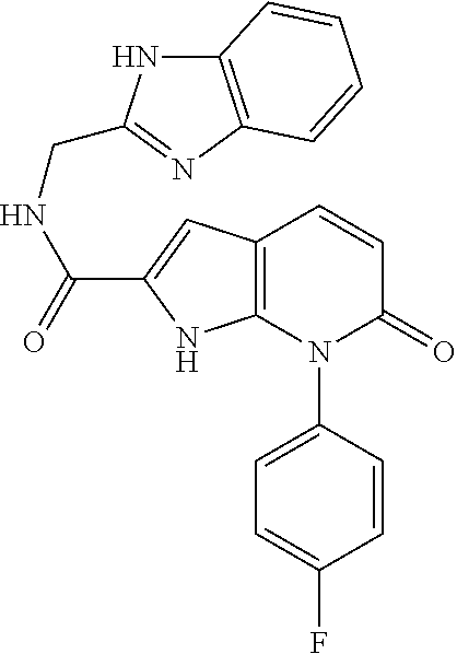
C12=C(C=CC(=O)N1C1=CC=C(F)C=C1)C=C(C(=O)NCC1=NC3=C(N1)C=CC=C3)N2
